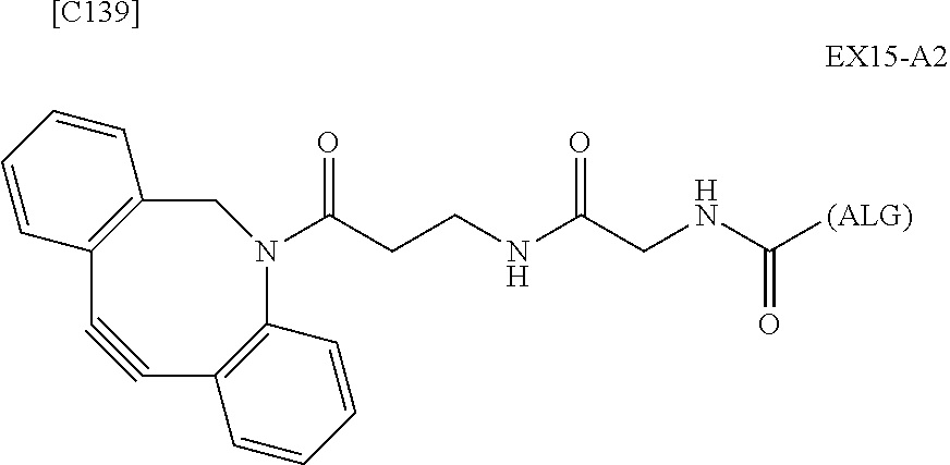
[[C139]].C12=C(CN(C(CCNC(CNC([(ALG)])=O)=O)=O)C3=C(C#C1)C=CC=C3)C=CC=C2
